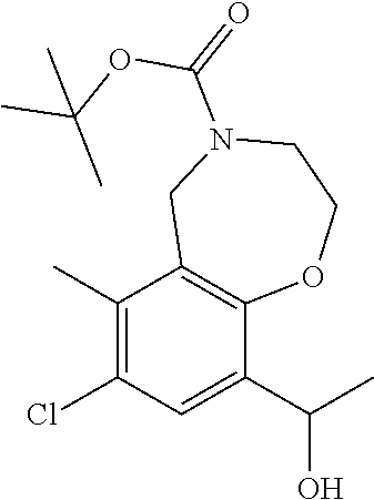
C1(C)=C(Cl)C=C(C(O)C)C2=C1CN(C(OC(C)(C)C)=O)CCO2
